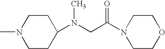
C1CC(N(CC(N2CCOCC2)=O)C)CCN1C
